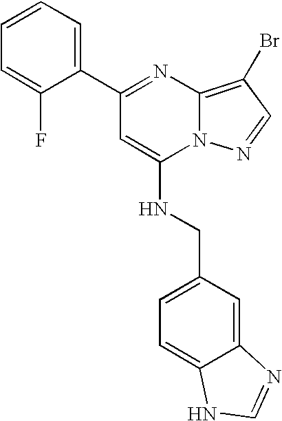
C1(C2=CC=CC=C2F)=NC2=C(Br)C=NN2C(NCC2=CC=C3C(=C2)N=CN3)=C1
